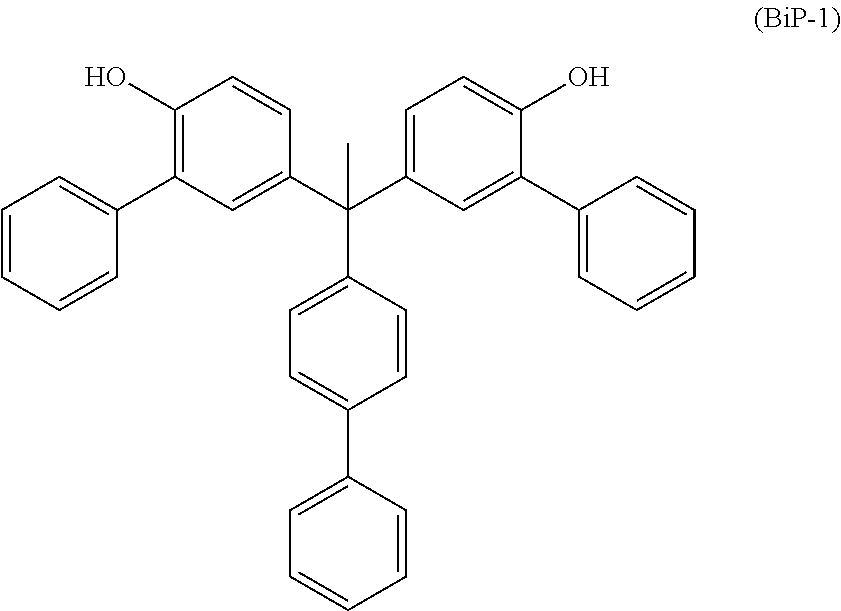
C1=C(C2=CC=C(C(C3=CC(C4=CC=CC=C4)=C(O)C=C3)(C3=CC=C(O)C(C4=CC=CC=C4)=C3)C)C=C2)C=CC=C1
